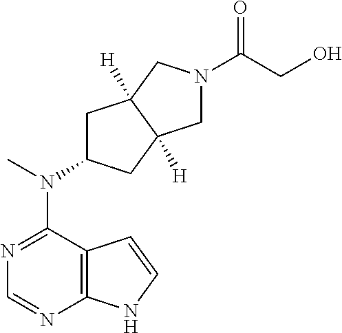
C12=C(N=CN=C1N(C)C1CC3([H])C([H])(C1)CN(C(=O)CO)C3)NC=C2
